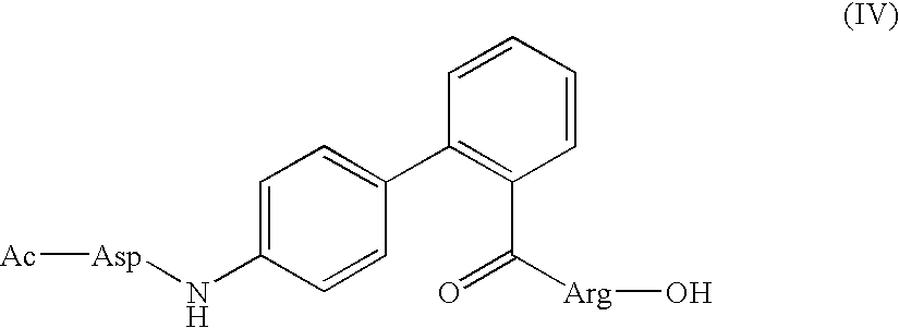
C1=C(N[Asp][Ac])C=CC(C2=C(C(=O)[Arg]O)C=CC=C2)=C1
